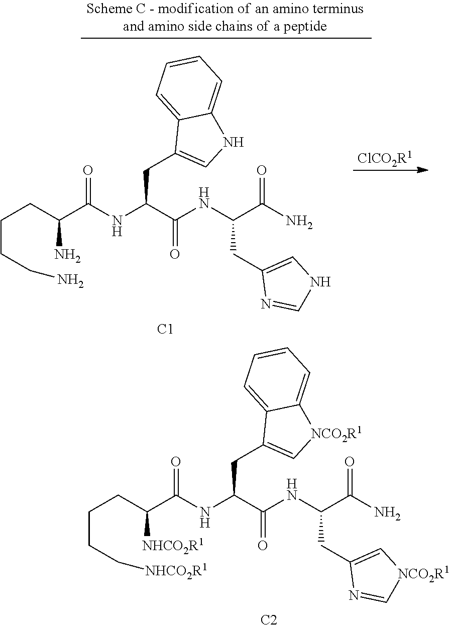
C1=C2C(=CC=C1)[NCO2R1]C=C2CC(C(=O)NC(CC1=C[NCO2R1]C=N1)C(=O)N)NC(C(CCCC[NHCO2R1])[NHCO2R1])=O.[C2].[ClCO2R1].C1=C2C(=CC=C1)NC=C2CC(C(=O)NC(CC1=CNC=N1)C(=O)N)NC(C(CCCCN)N)=O.[C1]
